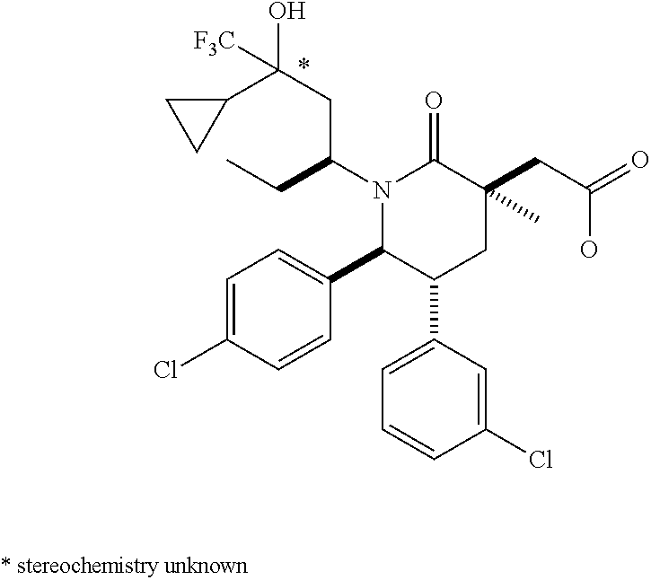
C1=C(Cl)C=CC(C2C(C3=CC=CC(Cl)=C3)CC(CC(=O)O)(C)C(=O)N2C(CC)CC(O)(C2CC2)[F3C])=C1
